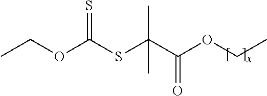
CCOC(SC(C(OCC)=O)(C)C)=S
